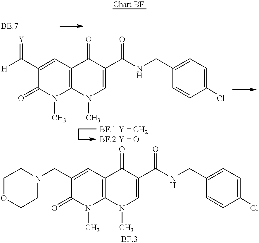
C1(C([H])=[Y])=CC2=C(N(C)C1=O)N(C)C=C(C(NCC1=CC=C(Cl)C=C1)=O)C2=O.C1(CN2CCOCC2)=CC2=C(N(C)C1=O)N(C)C=C(C(NCC1=CC=C(Cl)C=C1)=O)C2=O
